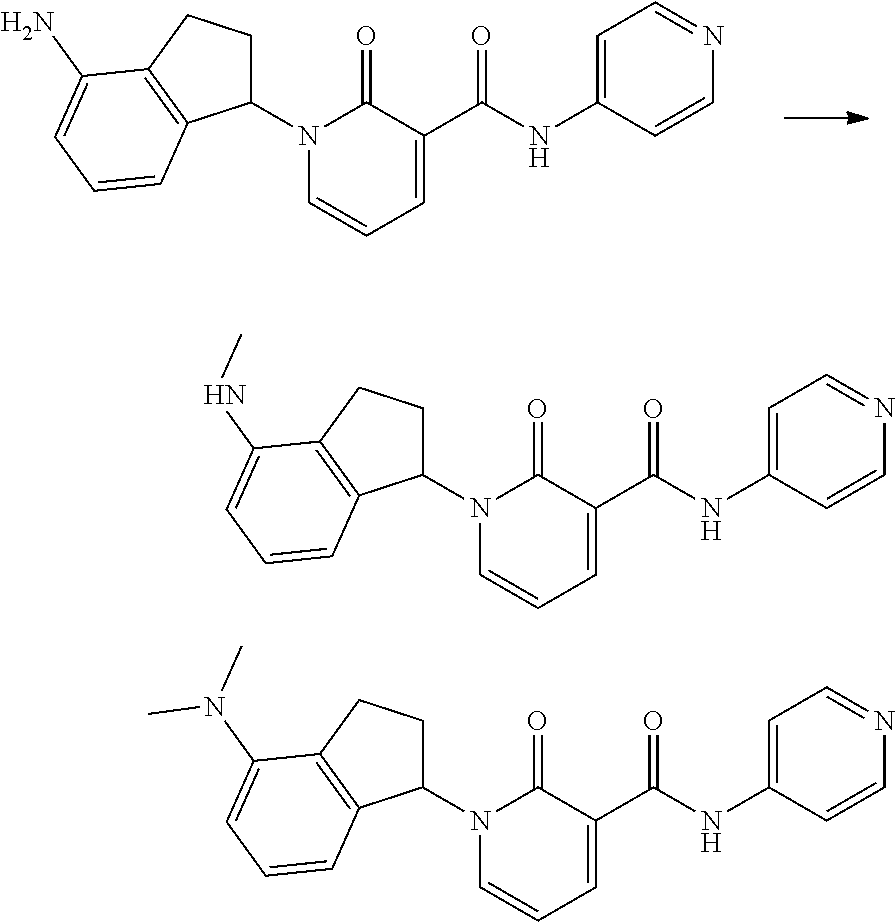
C1(N2C(=O)C(C(=O)NC3=CC=NC=C3)=CC=C2)CCC2=C1C=CC=C2N.C1(N2C(=O)C(C(=O)NC3=CC=NC=C3)=CC=C2)CCC2=C1C=CC=C2NC.C1(N2C(=O)C(C(=O)NC3=CC=NC=C3)=CC=C2)CCC2=C1C=CC=C2N(C)C
